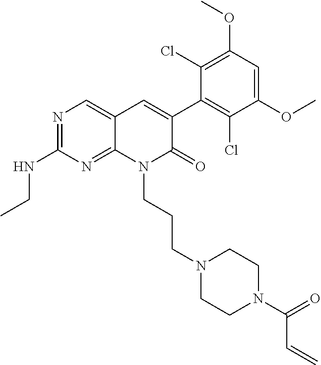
C1(NCC)=NC=C2C(=N1)N(CCCN1CCN(C(=O)C=C)CC1)C(=O)C(C1=C(Cl)C(OC)=CC(OC)=C1Cl)=C2
